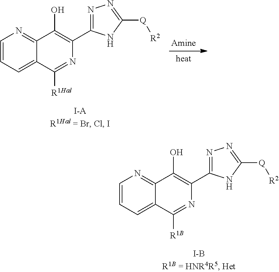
C1=CC=C2C(=N1)C(O)=C(C1=NN=C([Q][R2])N1)N=C2[R1B].C1=CC=C2C(=N1)C(O)=C(C1=NN=C([Q][R2])N1)N=C2[R1Hal]
